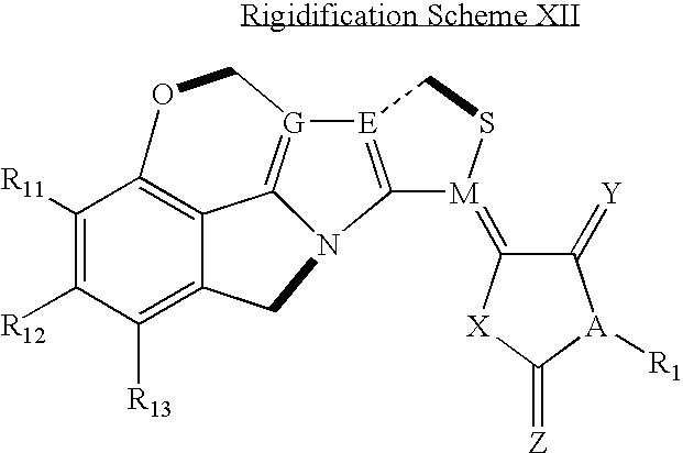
C1([R11])=C([R12])C([R13])=C2C3=C1OC[G]1=C3N(C2)C2=[E]1CS[M]2=C1C(=[Y])[A]([R1])C(=[Z])[X]1
